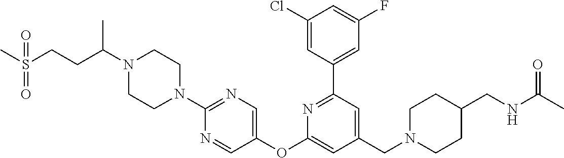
C1(Cl)=CC(C2=NC(OC3=CN=C(N4CCN(C(CCS(C)(=O)=O)C)CC4)N=C3)=CC(CN3CCC(CNC(C)=O)CC3)=C2)=CC(F)=C1
